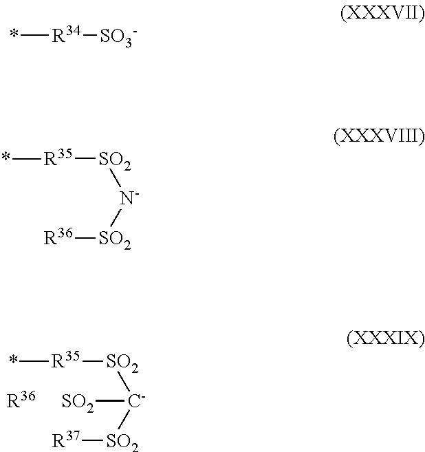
[SO2]([C-]([SO2][R37])[SO2])[R35]*.[R36].*[R34][SO3-].[SO2]([N-][SO2][R36])[R35]*
